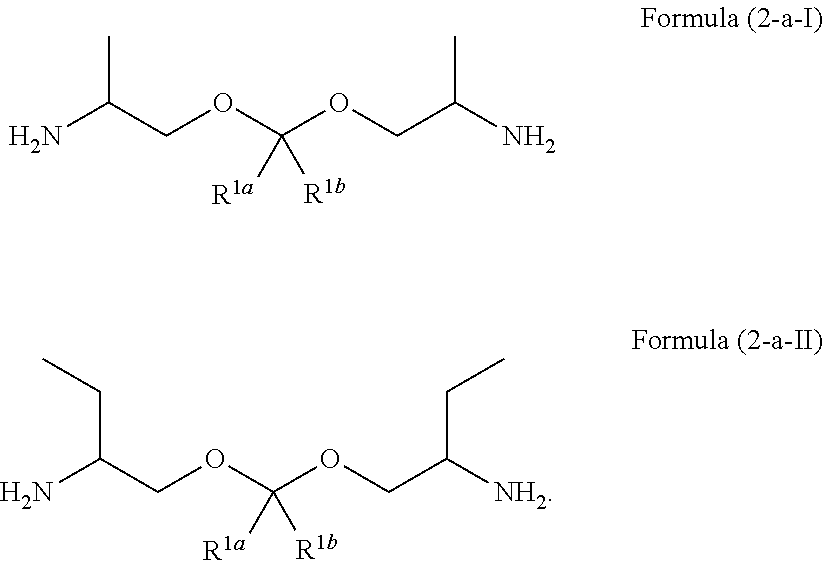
CC(N)COC([R1a])(OCC(C)N)[R1b].C(C(N)COC([R1a])(OCC(CC)[NH2])[R1b])C
